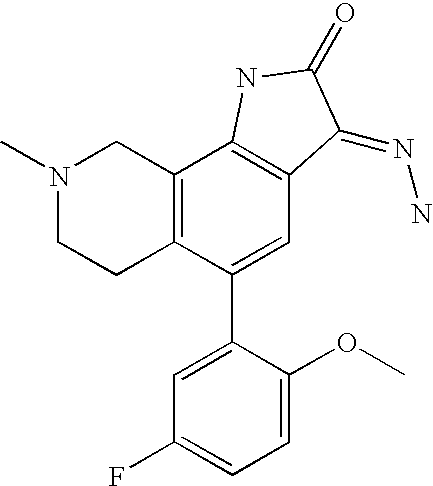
N1(C)CCC2=C(C1)C1=C(C=C2C2=CC(F)=CC=C2OC)C(=NN)C(=O)N1
